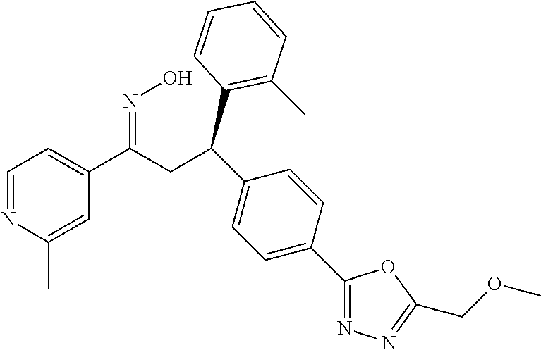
C(CC(C1=CC=NC(C)=C1)=NO)(C1=C(C)C=CC=C1)C1=CC=C(C2=NN=C(COC)O2)C=C1
